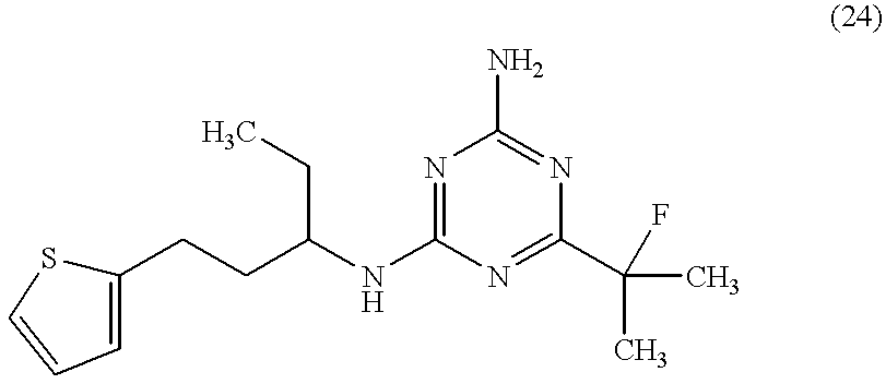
C1(CCC(NC2=NC(N)=NC(C(C)(C)F)=N2)CC)=CC=CS1
